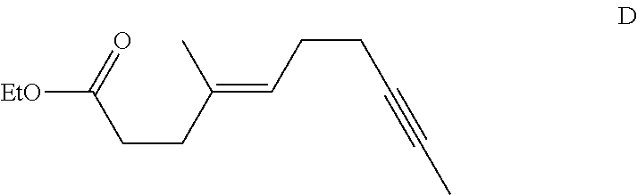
CC(CCC([EtO])=O)=CCCC#CC
